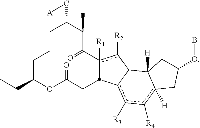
C1CCC(CC)OC(=O)CC2c([R1])(c([R2])C3c2c([R3])c([R4])c2([H])C3([H])CC(OB)C2)C(=O)C(C)C1C[A]
